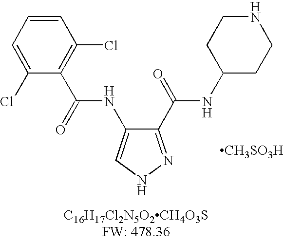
C1(C(=O)NC2CCNCC2)=NNC=C1NC(C1=C(Cl)C=CC=C1Cl)=O.[CH3SO3H]
